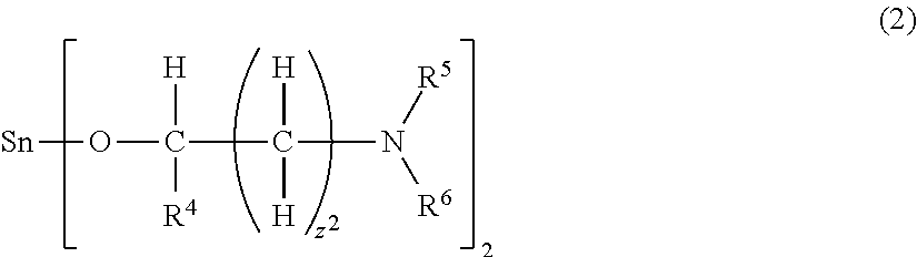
[Sn]OC(C(N([R5])[R6])([H])[H])([H])[R4]
